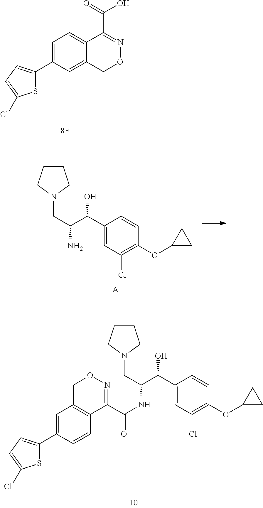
[A].C1(C(O)C(CN2CCCC2)N)=CC(Cl)=C(OC2CC2)C=C1.C1(C(O)C(CN2CCCC2)NC(=O)C2=NOCC3=C2C=CC(C2=CC=C(Cl)S2)=C3)=CC(Cl)=C(OC2CC2)C=C1.C1=C2C(=CC(C3=CC=C(Cl)S3)=C1)CON=C2C(=O)O
